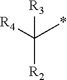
[R2]C([R4])(*)[R3]
